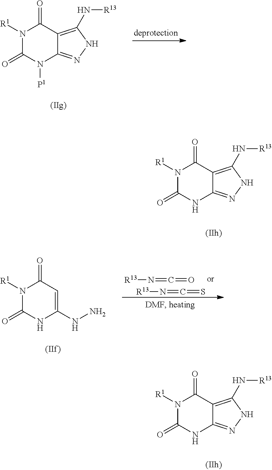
N1([R1])C(=O)N([P1])C2=NNC(N[R13])=C2C1=O.N1([R1])C(=O)NC2=NNC(N[R13])=C2C1=O.[R13]N=C=O.[R13]N=C=S.N1([R1])C(=O)NC(NN)=CC1=O.N1([R1])C(=O)NC2=NNC(N[R13])=C2C1=O
